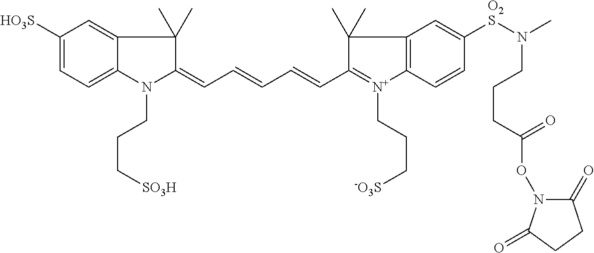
C12=CC([HO3S])=CC=C1N(CCC[SO3H])C(=CC=CC=CC1=[N+](CCC[-O3S])C3=C(C1(C)C)C=C([O2S]N(CCCC(=O)ON1C(=O)CCC1=O)C)C=C3)C2(C)C
